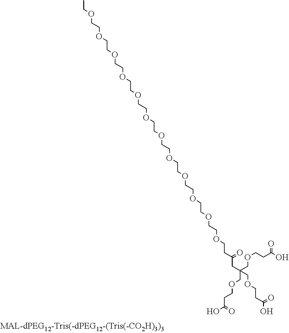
O(CCOCCOCCOCCOCCOCCOCCOCCOCCOCCOCCOCCC(=O)CC(COCCC(O)=O)(COCCC(O)=O)COCCC(O)=O)CC
